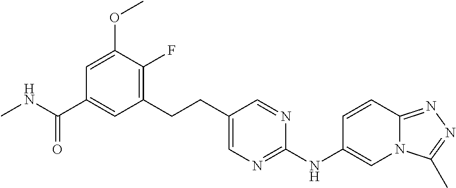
CNC(C1=CC(CCC2=CN=C(NC3=CN4C(=NN=C4C)C=C3)N=C2)=C(F)C(OC)=C1)=O
